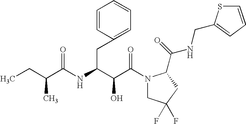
C(C(N1CC(F)(F)CC1C(NCC1=CC=CS1)=O)=O)(O)C(CC1=CC=CC=C1)NC(C(CC)C)=O
